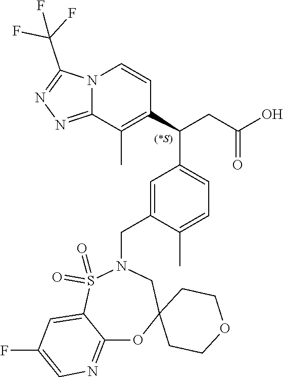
C1=C2C(=NC=C1F)OC1(CN(CC3=CC(C(CC(O)=O)C4=C(C)C5=NN=C(C(F)(F)F)N5C=C4)=CC=C3C)S2(=O)=O)CCOCC1
